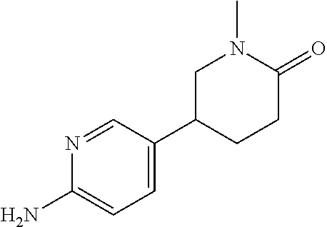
C1=NC(N)=CC=C1C1CCC(=O)N(C)C1
